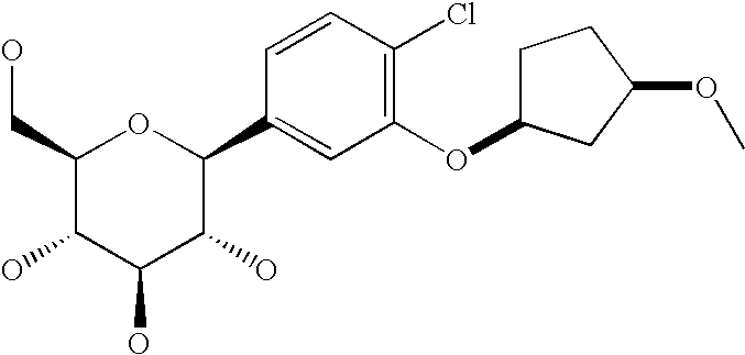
C1(CO)C(O)C(O)C(O)C(C2=CC(OC3CCC(OC)C3)=C(Cl)C=C2)O1
